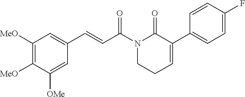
C1([MeO])=C([MeO])C([OMe])=CC(C=CC(N2CCC=C(C3=CC=C(F)C=C3)C2=O)=O)=C1
